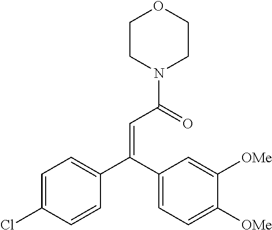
C1=C(Cl)C=CC(C(=CC(=O)N2CCOCC2)C2=CC=C([OMe])C([OMe])=C2)=C1
